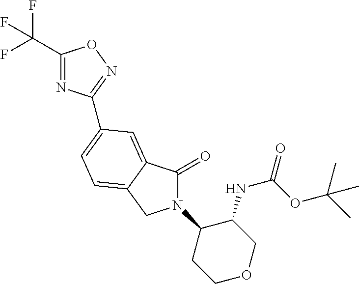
C1(C(F)(F)F)=NC(C2=CC=C3C(=C2)C(=O)N(C2CCOCC2NC(OC(C)(C)C)=O)C3)=NO1
